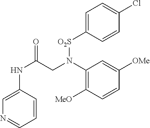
C1=CC(NC(=O)CN(C2=C([MeO])C=CC([OMe])=C2)[O2S]C2=CC=C(Cl)C=C2)=CN=C1
